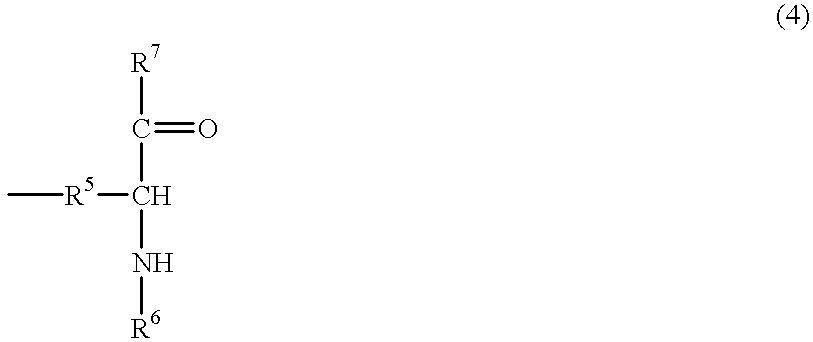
C[R5]C(C([R7])=O)N[R6]
